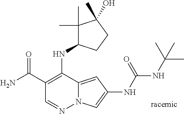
O=C(C1=C(NC2C(C)(C)C(C)(O)CC2)C2=CC(NC(NC(C)(C)C)=O)=CN2N=C1)N
